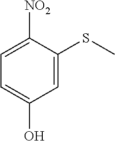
C1=C(O)C=C(SC)C([NO2])=C1
